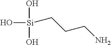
O[Si](O)(O)CCCN
